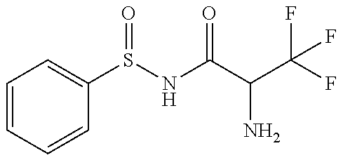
C1=CC=CC(S(NC(C(C(F)(F)F)N)=O)=O)=C1
